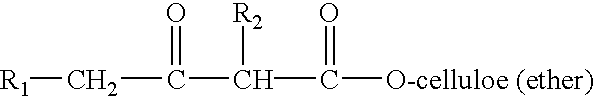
C(C(C([O-celluloe (ether)])=O)[R2])(C[R1])=O
